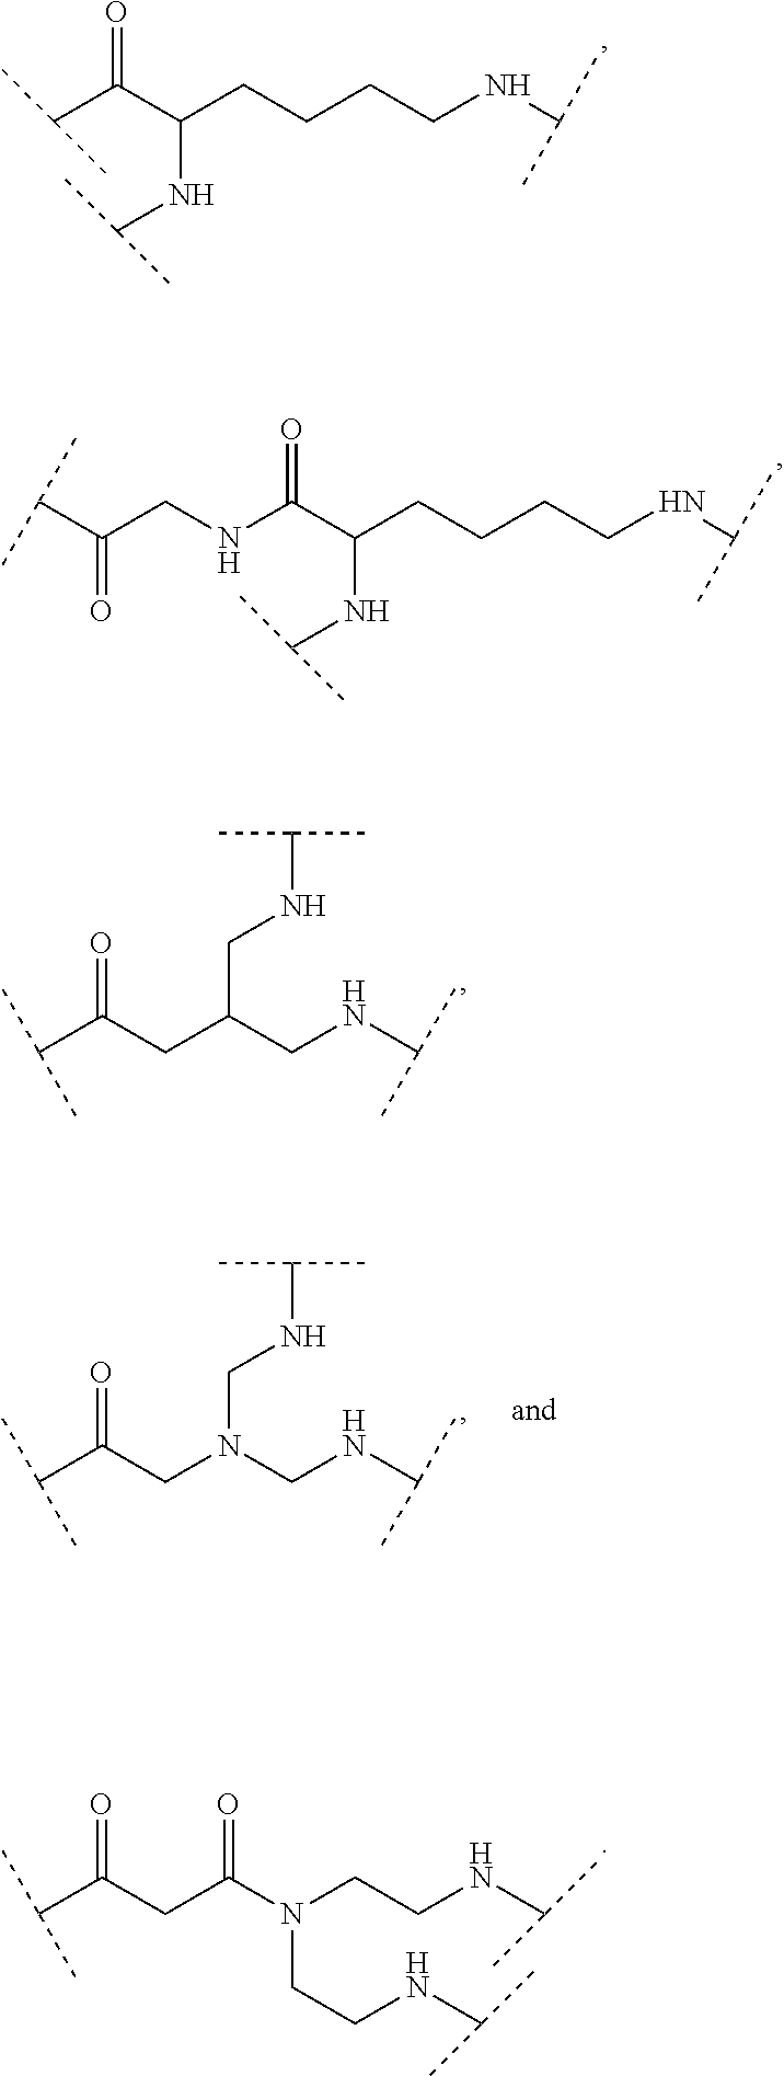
C(C(C(CCCCNC(C)C)NC(C)C)=O)(C)C.C(C(CNC(C(CCCCNC(C)C)NC(C)C)=O)=O)(C)C.C(C(CC(CNC(C)C)CNC(C)C)=O)(C)C.C(C(CN(CNC(C)C)CNC(C)C)=O)(C)C.C(C(CC(N(CCNC(C)C)CCNC(C)C)=O)=O)(C)C
